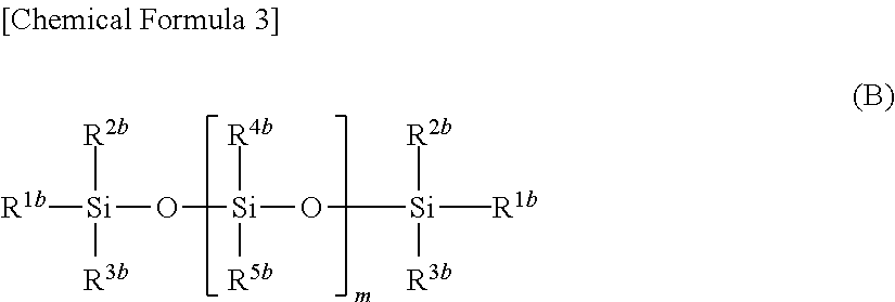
[R2b][Si]([R3b])(O[Si](O[Si]([R1b])(C)([R3b])[R2b])([R4b])[R5b])[R1b]
